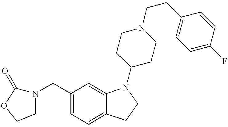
C1=C(CN2C(=O)OCC2)C=C2C(=C1)CCN2C1CCN(CCC2=CC=C(F)C=C2)CC1
